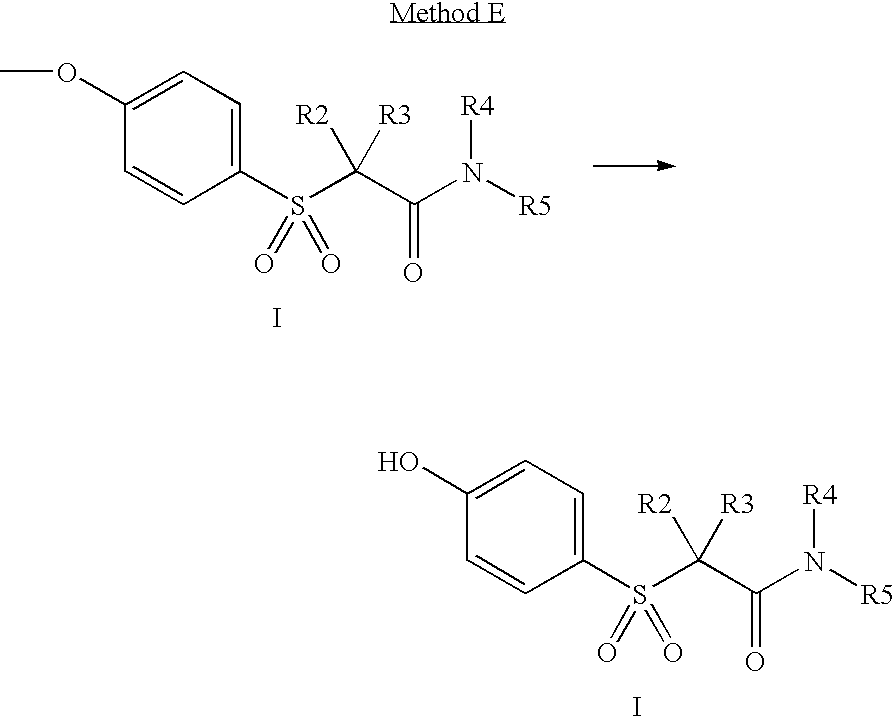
C1=C(OC)C=CC(S(C(C(N([R5])[R4])=O)([R2])[R3])(=O)=O)=C1.I.C1=C(O)C=CC(S(C(C(N([R5])[R4])=O)([R2])[R3])(=O)=O)=C1.I
